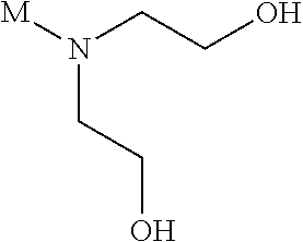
[M]N(CCO)CCO
